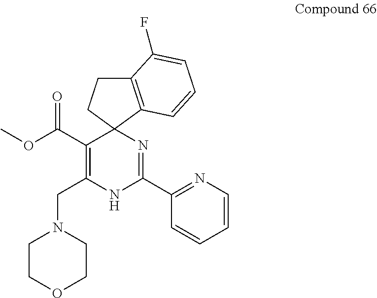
C12(C(C(OC)=O)=C(CN3CCOCC3)NC(C3=NC=CC=C3)=N1)C1=C(CC2)C(F)=CC=C1
